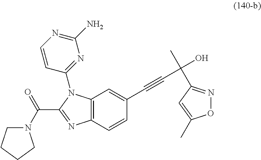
C(C1=NC2=C(N1C1=NC(N)=NC=C1)C=C(C#CC(C)(O)C1=NOC(C)=C1)C=C2)(=O)N1CCCC1
